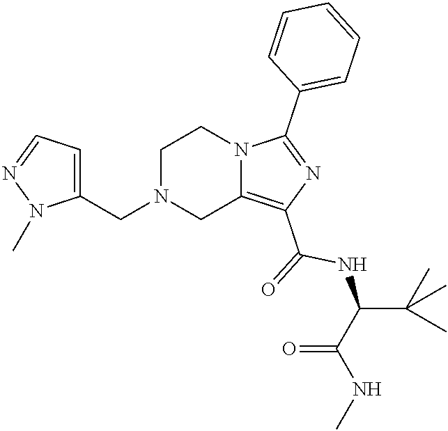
C1N(CC2=CC=NN2C)CC2=C(C(=O)NC(C(NC)=O)C(C)(C)C)N=C(C3=CC=CC=C3)N2C1
